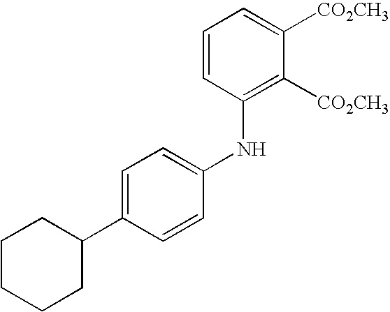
C1=CC(NC2=CC=C(C3CCCCC3)C=C2)=C([CO2CH3])C([CO2CH3])=C1
